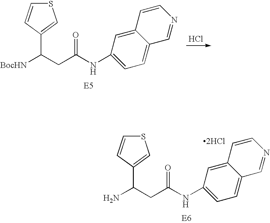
Cl.S1C=CC(C([BocHN])CC(NC2=CC=C3C(=C2)C=CN=C3)=O)=C1.S1C=CC(C(N)CC(NC2=CC=C3C(=C2)C=CN=C3)=O)=C1.[2HCl]
